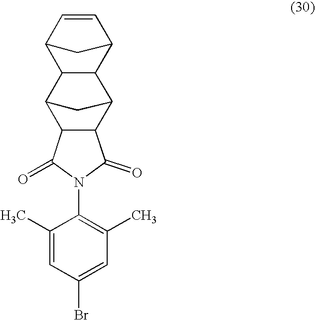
C12C(C3CC1C1C3C3C=CC1C3)C(=O)N(C1=C(C)C=C(Br)C=C1C)C2=O
